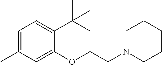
C1=C(C)C=C(OCCN2CCCCC2)C(C(C)(C)C)=C1
